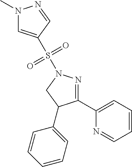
N1(C)C=C(S(N2N=C(C3=CC=CC=N3)C(C3=CC=CC=C3)C2)(=O)=O)C=N1
